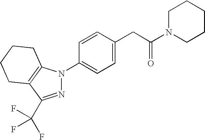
C1=CC(CC(N2CCCCC2)=O)=CC=C1N1N=C(C(F)(F)F)C2=C1CCCC2
